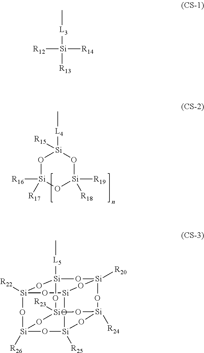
O1[Si]([R16])([R17])O[Si]([R18])([R19])O[Si]1([L4]C)[R15].[R12][Si]([L3]C)([R13])[R14].[Si]12([R22])O[Si]3([R26])O[Si]4([R25])O[Si](O1)O[Si]1([R20])O[Si]([L5]C)(O[Si]([R23])(O3)O[Si]([R24])(O1)O4)O2
